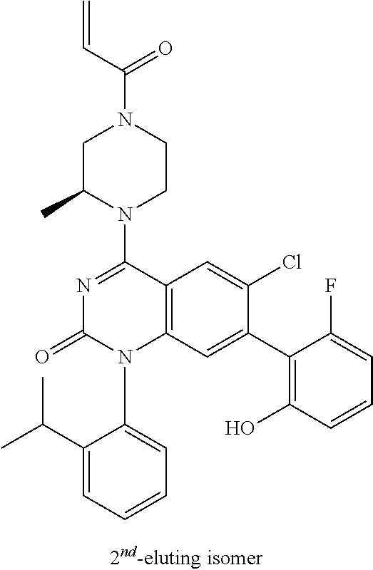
C1(=O)N=C(N2CCN(C(=O)C=C)CC2C)C2=C(N1C1=CC=CC=C1C(C)C)C=C(C1=C(O)C=CC=C1F)C(Cl)=C2
